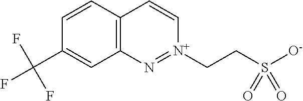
C12=C(C=CC(C(F)(F)F)=C1)C=C[N+](CCS([O-])(=O)=O)=N2
